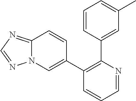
C12=NC=NN1C=C(C1=C(C3=CC(C)=CC=C3)N=CC=C1)C=C2
